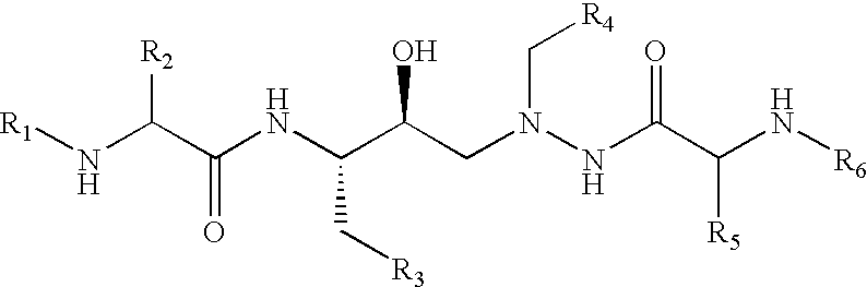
N(C(C(NC(C(CN(NC(C(N[R6])[R5])=O)C[R4])O)C[R3])=O)[R2])[R1]
